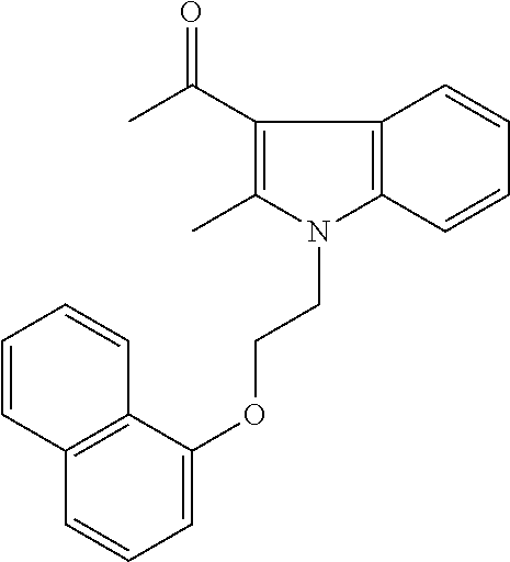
C12=C(C=CC=C1)N(CCOC1=CC=CC3=C1C=CC=C3)C(C)=C2C(C)=O
